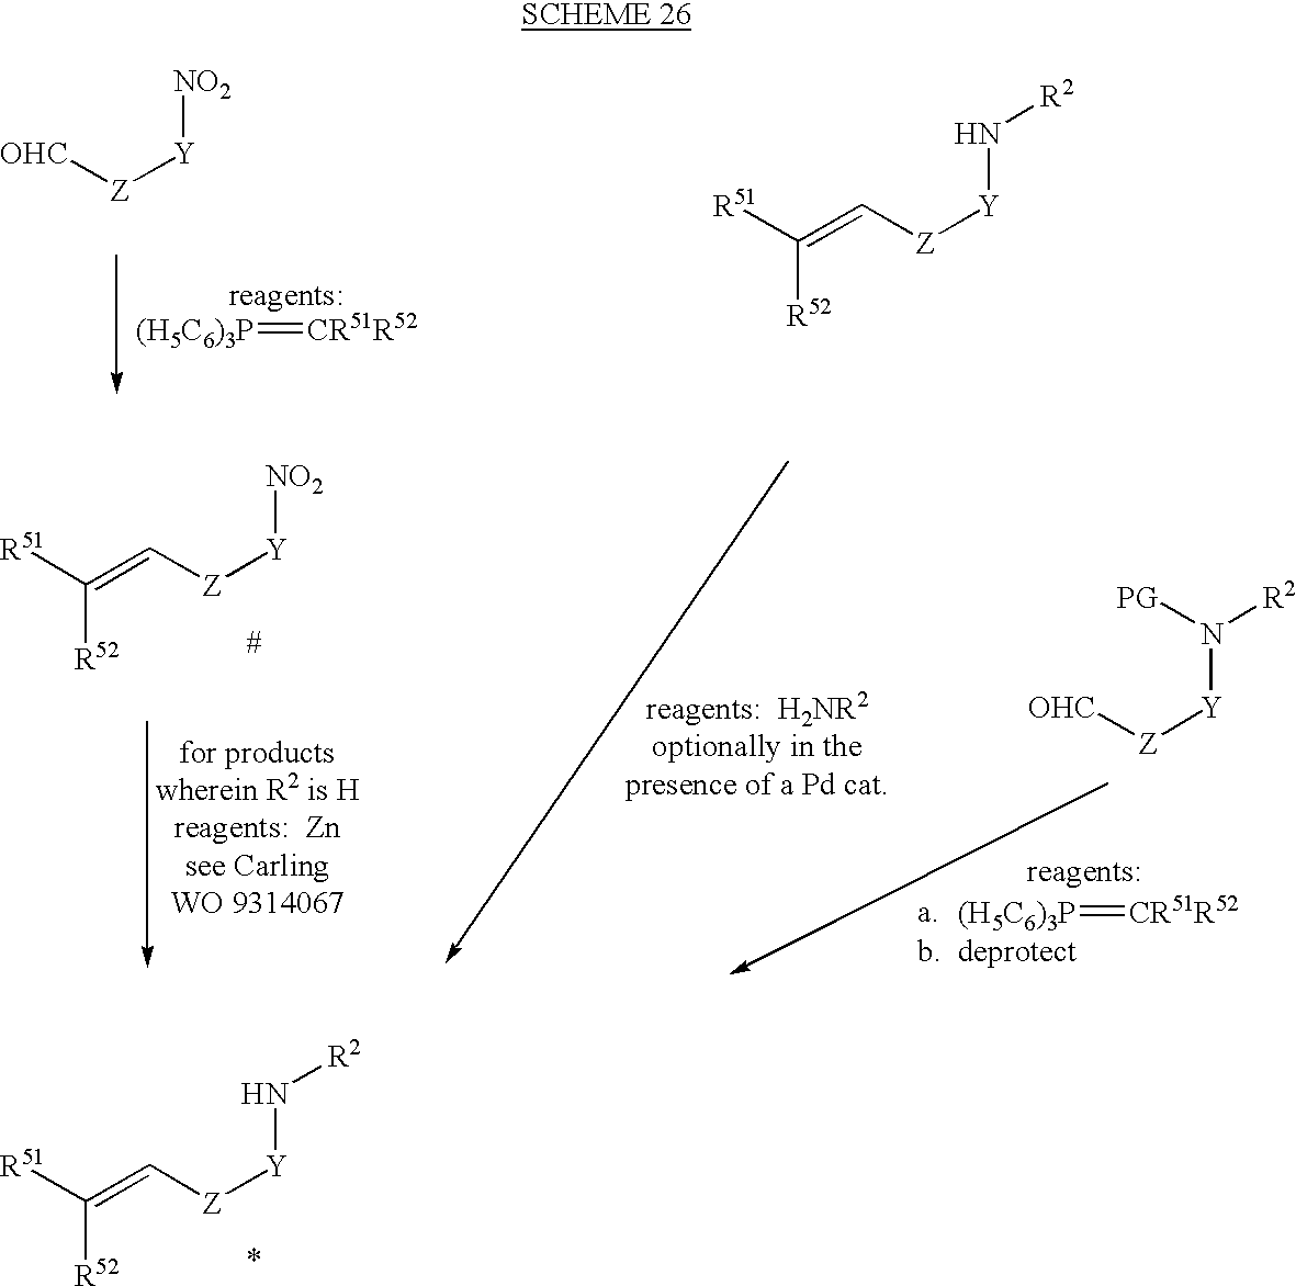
[OHC][Z][Y][NO2].C([Z][Y]N[R2])=C([R51])[R52].[(H5C6)3P]=[CR51R52].C([Z][Y][NO2])=C([R51])[R52].[OHC][Z][Y]N([R2])[PG].[(H5C6)3P]=[CR51R52].C([Z][Y]N[R2])=C([R51])[R52]
